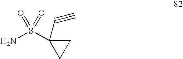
NS(C1(C#C)CC1)(=O)=O
